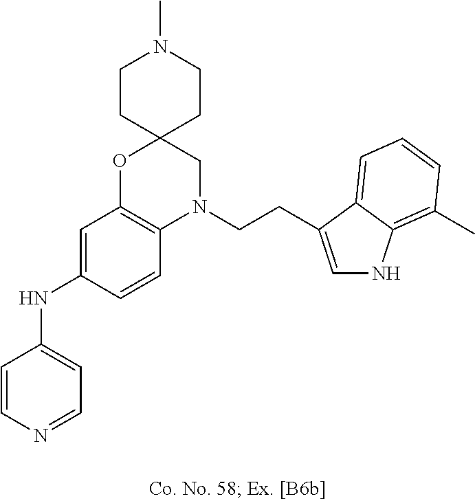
C1=CN=CC=C1NC1=CC2=C(C=C1)N(CCC1=CNC3=C(C)C=CC=C31)CC1(O2)CCN(C)CC1
